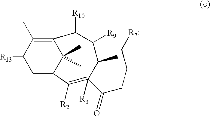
C1([R2])=C(C(CCC[R7])=O)([R3])C(C)C([R9])C([R10])C2=C(C)C([R13])CC1C2(C)C
